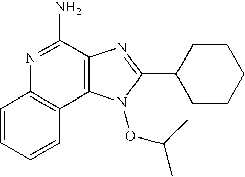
C1=CC=CC2=C1N=C(N)C1=C2N(OC(C)C)C(C2CCCCC2)=N1
